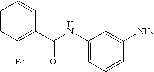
C1=CC(Br)=C(C(=O)NC2=CC=CC(N)=C2)C=C1
